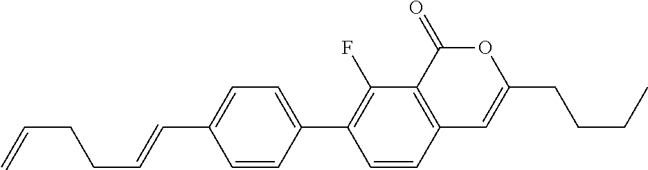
C12=C(C(=O)OC(CCCC)=C1)C(F)=C(C1=CC=C(C=CCCC=C)C=C1)C=C2
